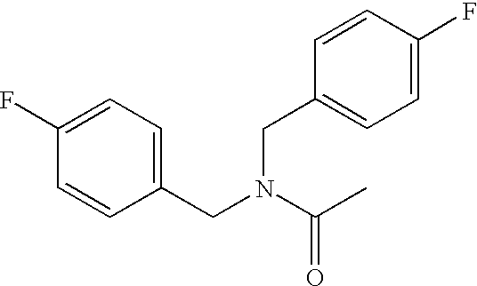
C1(F)=CC=C(CN(C(C)=O)CC2=CC=C(F)C=C2)C=C1
